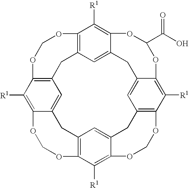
C12=C3C=C4C(=C1[R1])OC(C(=O)O)OC1=C([R1])C5=C(CC6=CC7=C(C([R1])=C6OCO5)OCOC5=C([R1])C(=C(C=C5C7)C3)OCO2)C=C1C4
